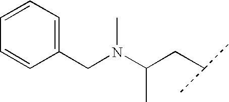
C1=CC=CC(CN(C(CC(C)C)C)C)=C1
